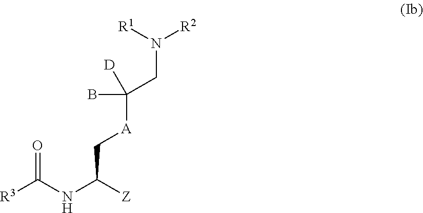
[R3]C(NC([Z])C[A]C(B)([D])CN([R2])[R1])=O
